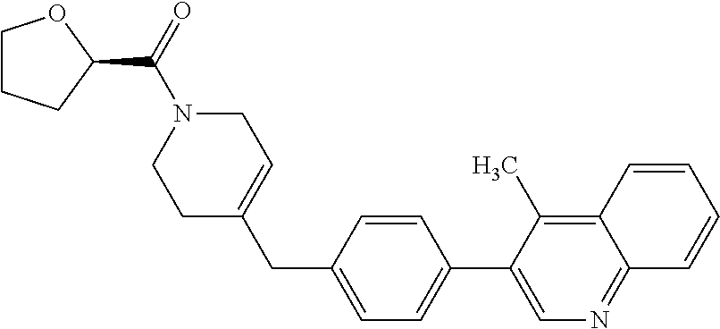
C1C(CC2=CC=C(C3=CN=C4C(=C3C)C=CC=C4)C=C2)=CCN(C(=O)C2OCCC2)C1
